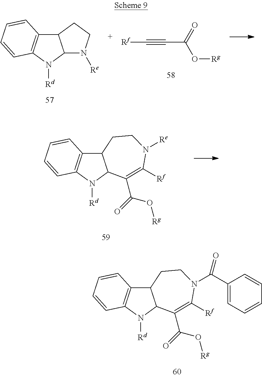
C12C3=C(N([Rd])C1C(C(=O)O[Rg])=C([Rf])N(C(C1=CC=CC=C1)=O)CC2)C=CC=C3.[Rf]C#CC(O[Rg])=O.C12C3=C(N([Rd])C1N([Re])CC2)C=CC=C3.C12C3=C(N([Rd])C1C(C(=O)O[Rg])=C([Rf])N([Re])CC2)C=CC=C3
